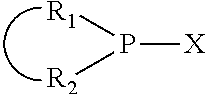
[X]P([R2])[R1]
